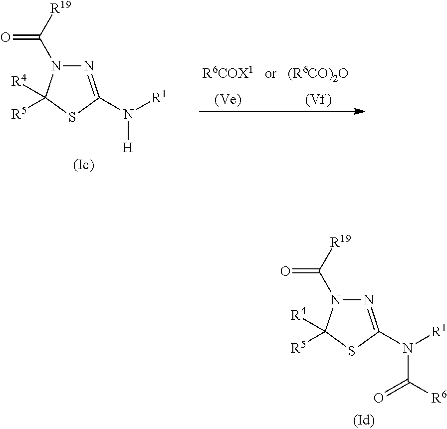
N1=C(N([R1])C([R6])=O)SC([R5])([R4])N1C([R19])=O.N1=C(N([R1])[H])SC([R5])([R4])N1C([R19])=O.[R6COX1].[(R6CO)2O]
